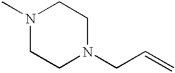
N1(C)CCN(CC=C)CC1
